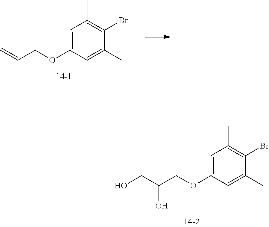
C1=C(OCC(CO)O)C=C(C)C(Br)=C1C.C1=C(OCC=C)C=C(C)C(Br)=C1C
